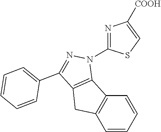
C1=CC=C(C2=NN(C3=NC([COOH])=CS3)C3=C2CC2=C3C=CC=C2)C=C1
